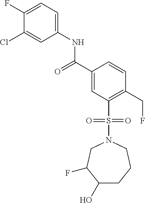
C1(F)=CC=C(NC(C2=CC(S(=O)(=O)N3CC(F)C(O)CCC3)=C(CF)C=C2)=O)C=C1Cl
